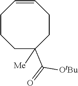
C1=CCCCC(C(=O)[OtBu])([Me])CC1
